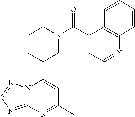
N12C(=NC=N1)N=C(C)C=C2C1CN(C(=O)C2=CC=NC3=C2C=CC=C3)CCC1
